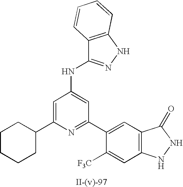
C12=C(NN=C1NC1=CC(C3=CC4=C(C=C3[F3C])NNC4=O)=NC(C3CCCCC3)=C1)C=CC=C2
